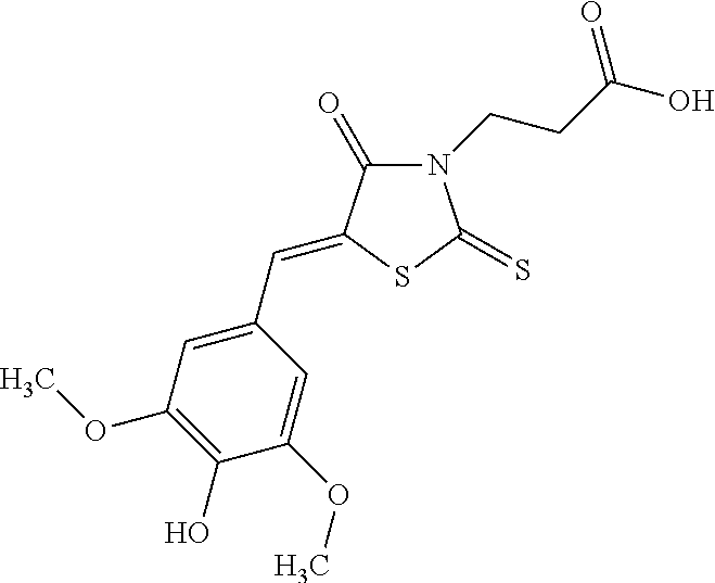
N1(CCC(O)=O)C(=O)C(=CC2=CC(OC)=C(O)C(OC)=C2)SC1=S
